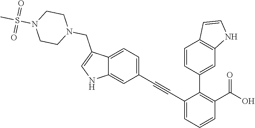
C1(C#CC2=CC=C3C(=C2)NC=C3CN2CCN(S(C)(=O)=O)CC2)=CC=CC(C(O)=O)=C1C1=CC2=C(C=C1)C=CN2
